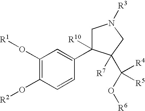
C1(O[R1])=C(O[R2])C=CC(C2([R10])CN([R3])CC2([R7])C(O[R6])([R4])[R5])=C1
